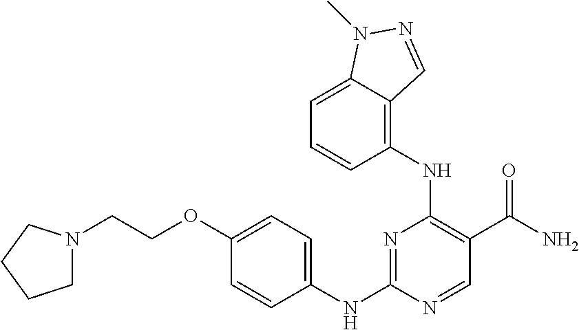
N1=C(NC2=CC=C(OCCN3CCCC3)C=C2)N=CC(C(N)=O)=C1NC1=C2C(=CC=C1)N(C)N=C2
